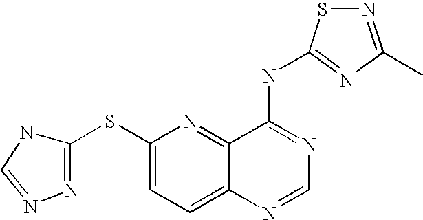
C1(SC2=NN=CN2)=CC=C2C(=N1)C(NC1=NC(C)=NS1)=NC=N2
